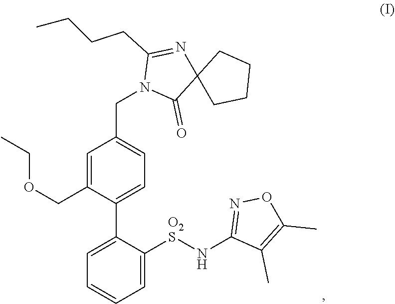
O(CC)CC1=CC(CN2C(CCCC)=NC3(C2=O)CCCC3)=CC=C1C1=CC=CC=C1[O2S]NC1=NOC(C)=C1C
